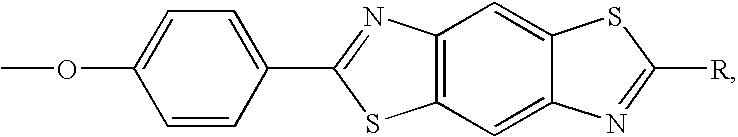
COC1=CC=C(C2=NC3=C(S2)C=C2C(=C3)SC([R])=N2)C=C1
